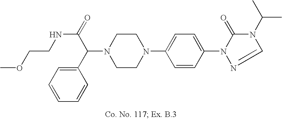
N1(C(C2=CC=CC=C2)C(=O)NCCOC)CCN(C2=CC=C(N3C(=O)N(C(C)C)C=N3)C=C2)CC1
